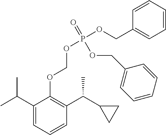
C1(C(C)C)=CC=CC(C(C2CC2)C)=C1OCOP(=O)(OCC1=CC=CC=C1)OCC1=CC=CC=C1
